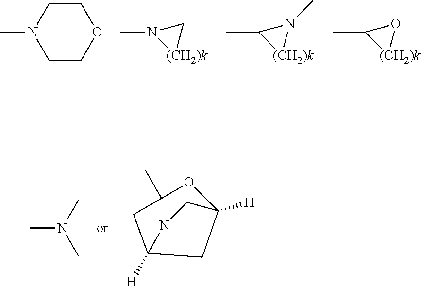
N1(C)[(CH2)k]C1.CN1CCOCC1.C1(C)[(CH2)k]N1C.C1(C)[(CH2)k]O1.CN(C)C.C1NC2([H])CC1([H])OC(C)C2
